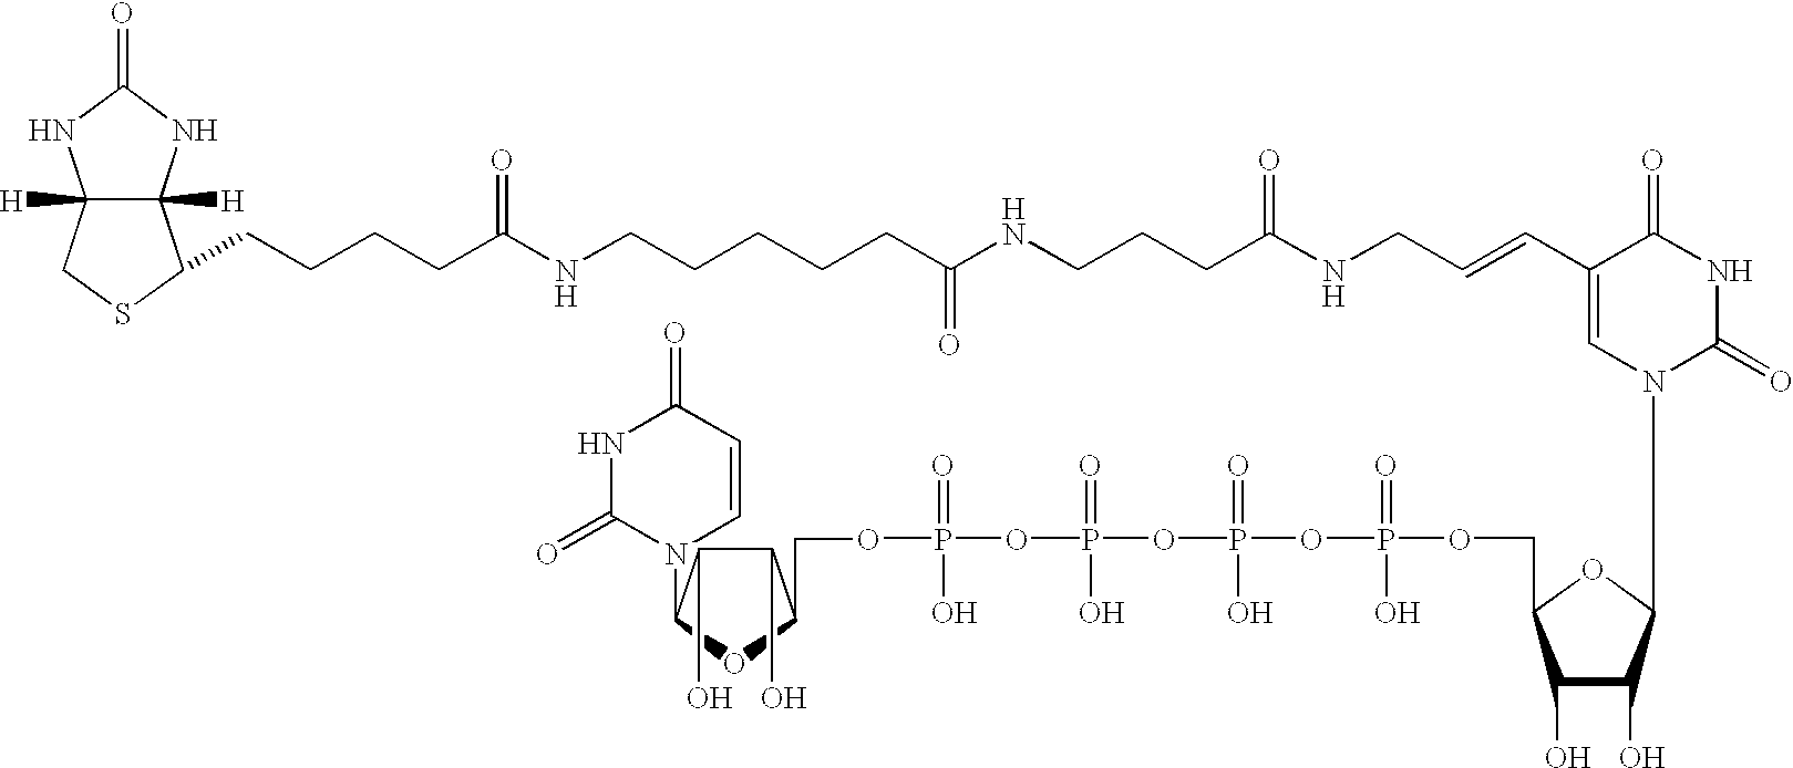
C12([H])C([H])(NC(=O)N1)C(CCCCC(NCCCCCC(NCCCC(NCC=CC1=CN(C3C(O)C(O)C(COP(=O)(O)OP(OP(OP(OCC4C(O)C(O)C(N5C=CC(=O)NC5=O)O4)(O)=O)(=O)O)(=O)O)O3)C(=O)NC1=O)=O)=O)=O)SC2
